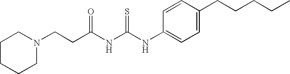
C(NC(NC1=CC=C(CCCCC)C=C1)=S)(=O)CCN1CCCCC1
